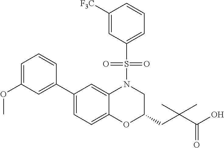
C1(C2=CC(OC)=CC=C2)=CC=C2C(=C1)N(S(C1=CC=CC([F3C])=C1)(=O)=O)CC(CC(C(O)=O)(C)C)O2
